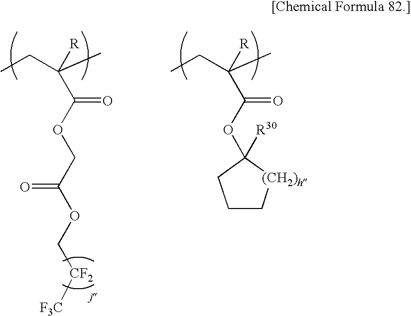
C(C)C(C)([R])C(OC1([R30])CCC[(CH2)h]1)=O.C(C)C(C)([R])C(OCC(OC[CF2][F3C])=O)=O
